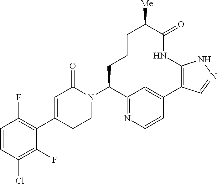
C1=CC(Cl)=C(F)C(C2=CC(=O)N(C3CCCC([Me])C(=O)NC4=C(C=NN4)C4=CC3=NC=C4)CC2)=C1F
